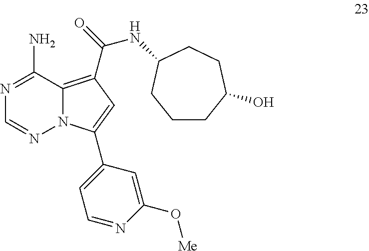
N1=C(N)C2=C(C(NC3CCC(O)CCC3)=O)C=C(C3=CC=NC(O[Me])=C3)N2N=C1
